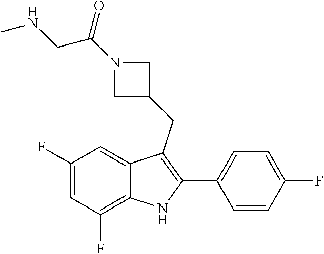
C1(F)=CC=C(C2=C(CC3CN(C(CNC)=O)C3)C3=CC(F)=CC(F)=C3N2)C=C1
